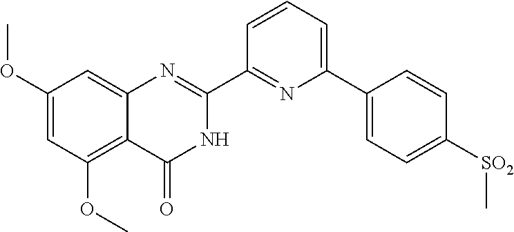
C1(OC)=CC(OC)=C2C(=C1)N=C(C1=NC(C3=CC=C([SO2]C)C=C3)=CC=C1)NC2=O
